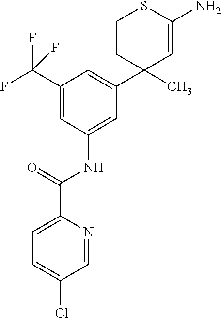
C1(C(F)(F)F)=CC(NC(=O)C2=CC=C(Cl)C=N2)=CC(C2(C)C=C(N)SCC2)=C1
